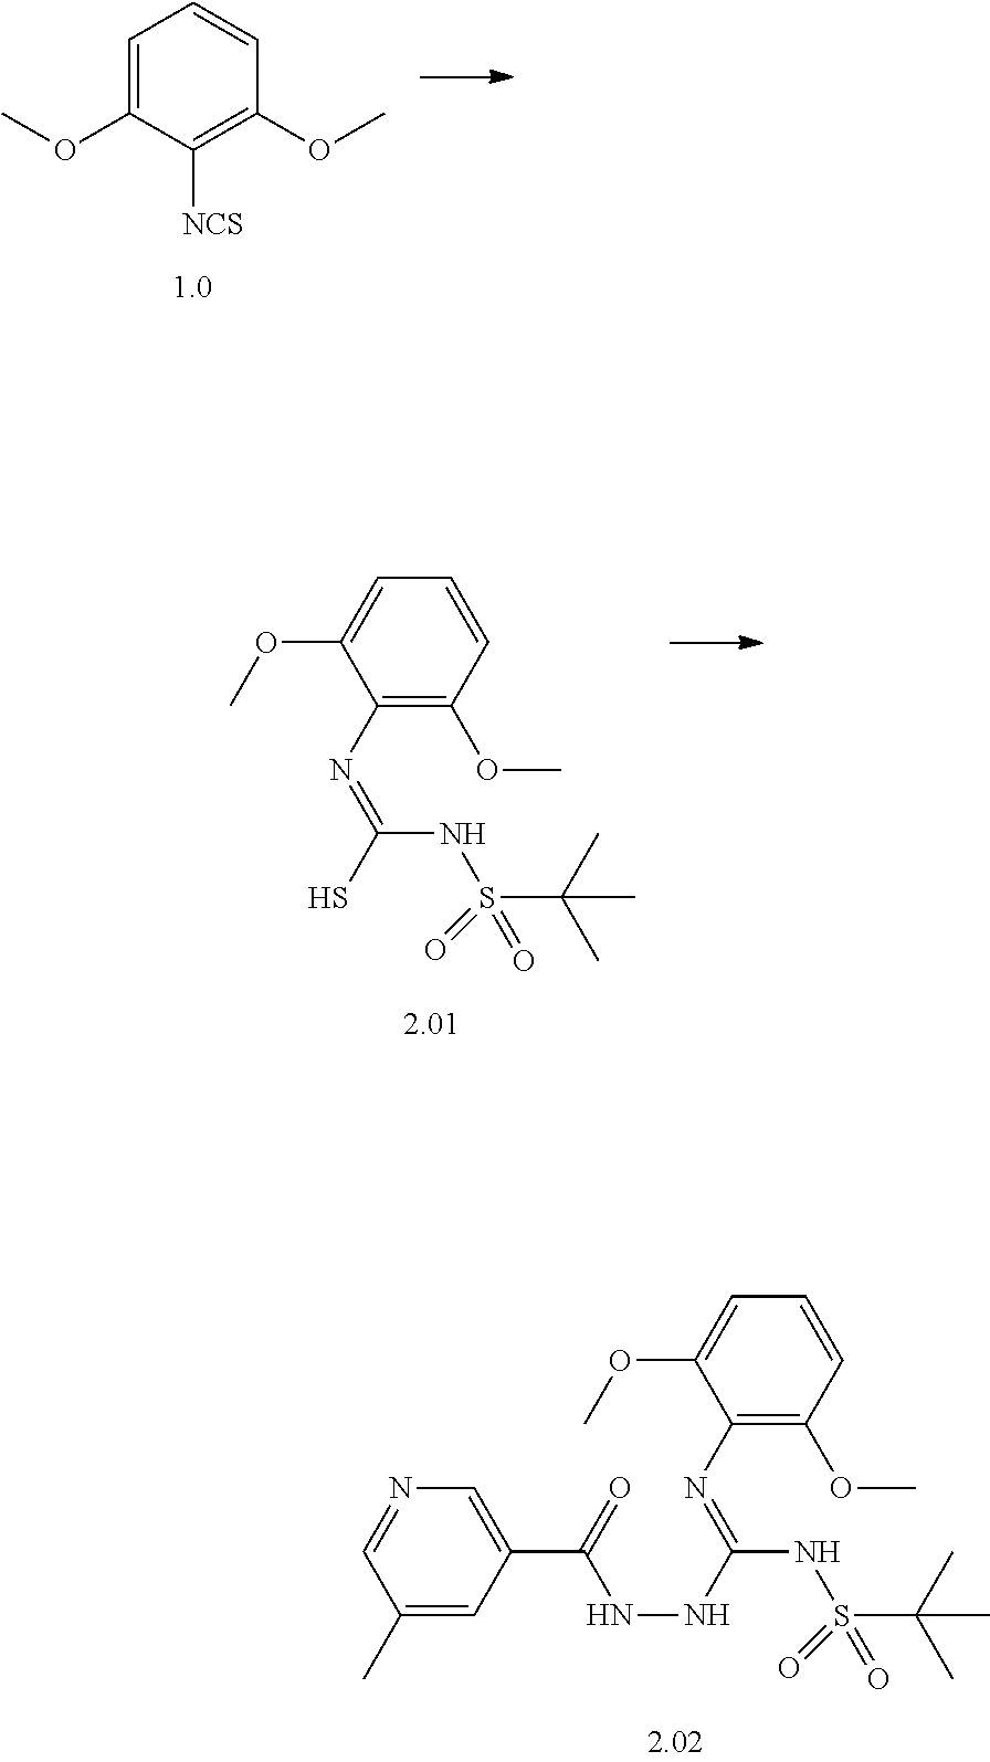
C1=CC(OC)=C(N=C(NS(C(C)(C)C)(=O)=O)NNC(C2=CN=CC(C)=C2)=O)C(OC)=C1.C1=CC(OC)=C([NCS])C(OC)=C1.C1=CC(OC)=C(N=C(NS(C(C)(C)C)(=O)=O)S)C(OC)=C1
